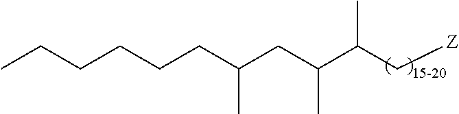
C(CCCC(CC(C(C[Z])C)C)C)CC
